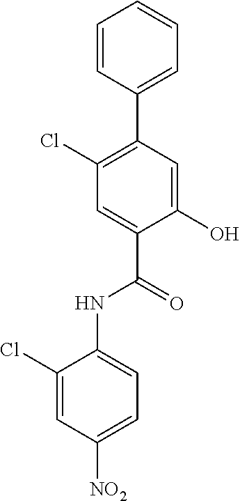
C1(Cl)=CC([NO2])=CC=C1NC(C1=CC(Cl)=C(C2=CC=CC=C2)C=C1O)=O
